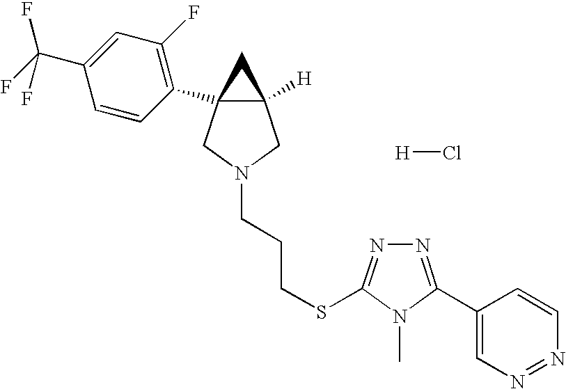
C12([H])CN(CCCSC3=NN=C(C4=CN=NC=C4)N3C)CC1(C1=C(F)C=C(C(F)(F)F)C=C1)C2.[H]Cl
